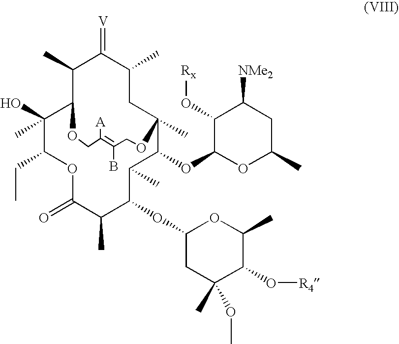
C1(C)C2C(O)(C)C(CC)OC(=O)C(C)C(OC3CC(OC)(C)C(O[R4])C(C)O3)C(C)C(OC3OC(C)CC([NMe2])C3O[Rx])C(C)(CC(C)C1=[V])OCC(B)=C([A])CO2
